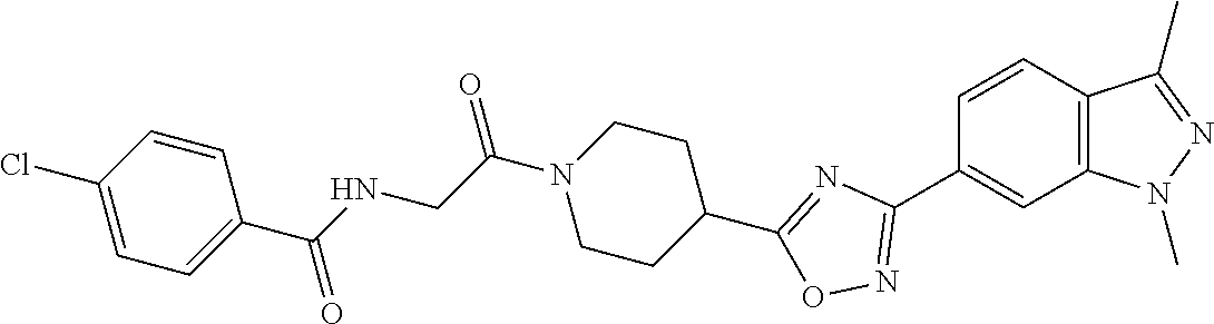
C1=CC2=C(C=C1C1=NOC(C3CCN(C(CNC(C4=CC=C(Cl)C=C4)=O)=O)CC3)=N1)N(C)N=C2C
